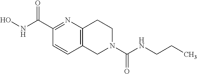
C12=C(N=C(C(NO)=O)C=C1)CCN(C(=O)NCCC)C2
